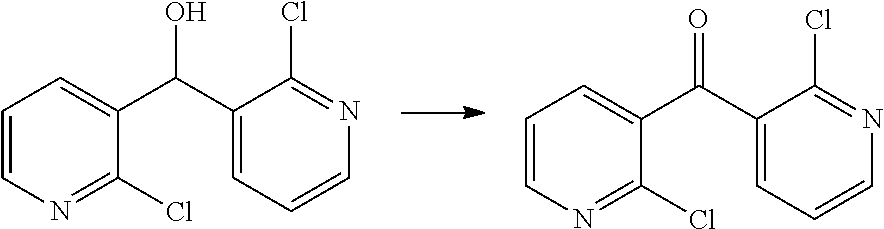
C1=CN=C(Cl)C(C(C2=CC=CN=C2Cl)=O)=C1.C1=CN=C(Cl)C(C(C2=CC=CN=C2Cl)O)=C1
